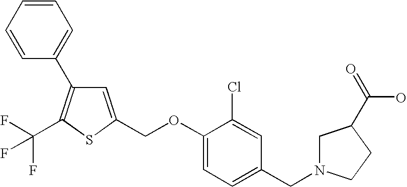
C1=CC=CC(C2=C(C(F)(F)F)SC(COC3=CC=C(CN4CC(C(=O)O)CC4)C=C3Cl)=C2)=C1
